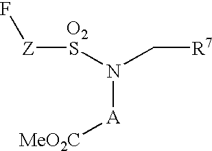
[Z](SN(C[R7])[A][MeO2C])F.[O2]
